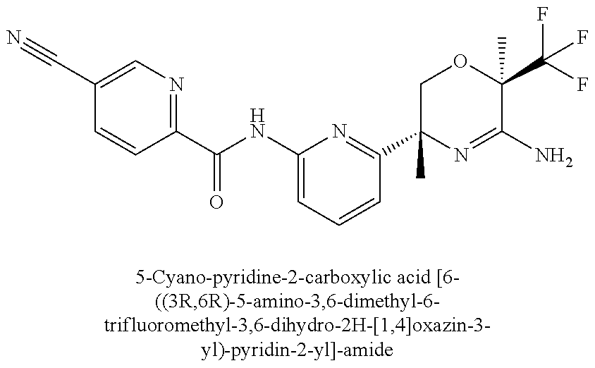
N#CC1=CN=C(C(=O)NC2=CC=CC(C3(C)N=C(N)C(C(F)(F)F)(C)OC3)=N2)C=C1
